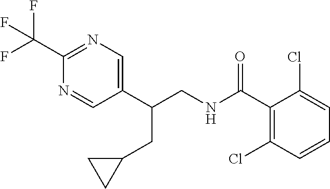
C1(C(CNC(C2=C(Cl)C=CC=C2Cl)=O)CC2CC2)=CN=C(C(F)(F)F)N=C1
